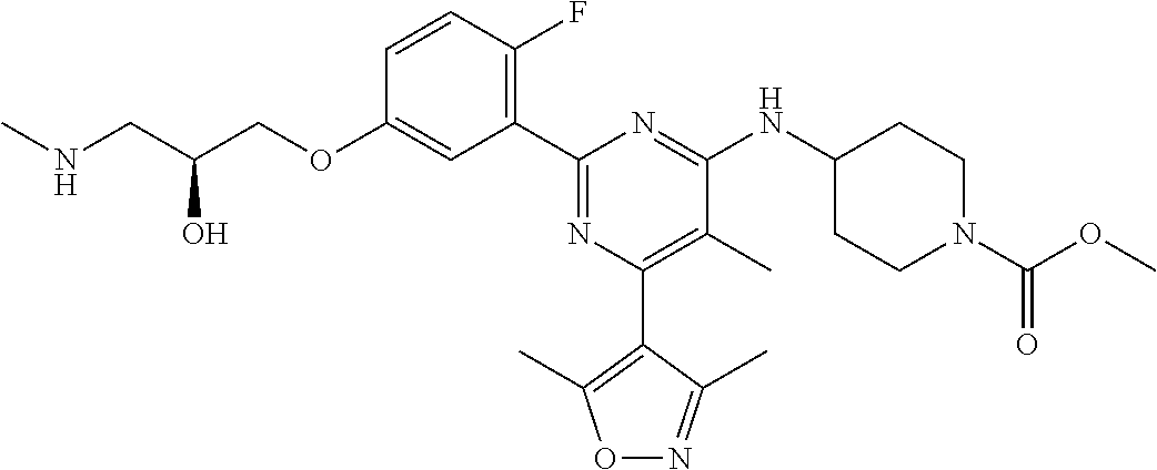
C1=CC(F)=C(C2=NC(C3=C(C)ON=C3C)=C(C)C(NC3CCN(C(OC)=O)CC3)=N2)C=C1OCC(CNC)O
